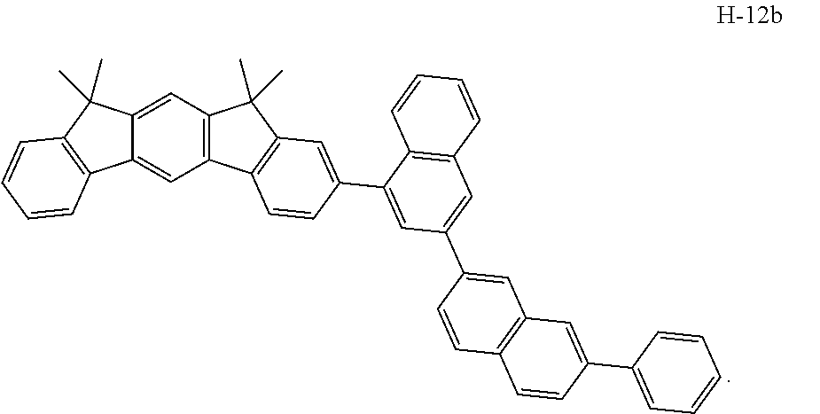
C12=C(C=C3C(=C1)C1=C(C3(C)C)C=CC=C1)C(C)(C)C1=C2C=CC(C2=CC(C3=CC4=C(C=C3)C=CC(C3=CC=CC=C3)=C4)=CC3=C2C=CC=C3)=C1
